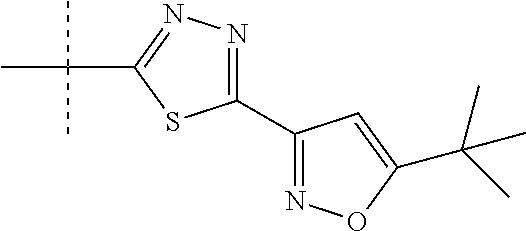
C1(C2=NOC(C(C)(C)C)=C2)=NN=C(C(C)(C)C)S1
